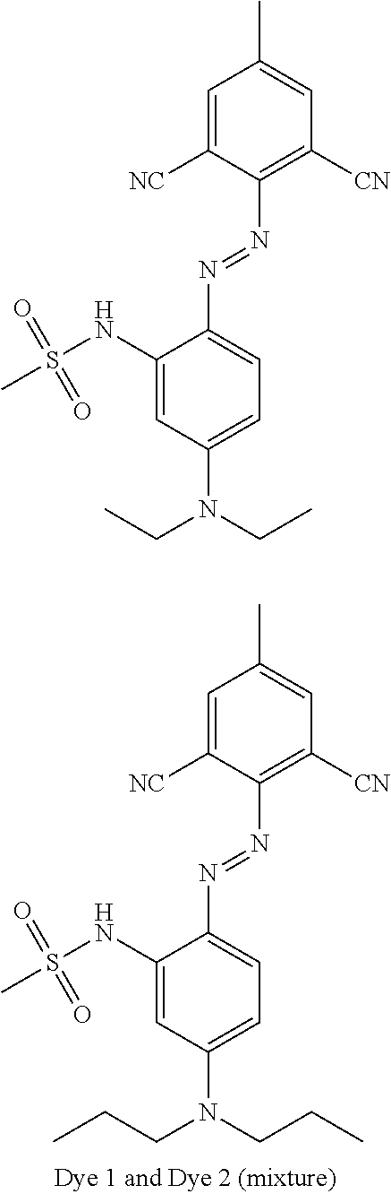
C1=C([NC])C(N=NC2=CC=C(N(CCC)CCC)C=C2NS(C)(=O)=O)=C([CN])C=C1C.C1=C([NC])C(N=NC2=CC=C(N(CC)CC)C=C2NS(C)(=O)=O)=C([CN])C=C1C
